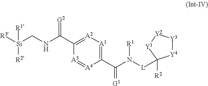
[R3'][Si](CNC(C1=[A2][A1]=C(C(N([L]C2([R2])[Y4][Y3][Y2][Y1]2)[R1])=[G1])[A4]=[A3]1)=[G2])([R2'])[R1']
